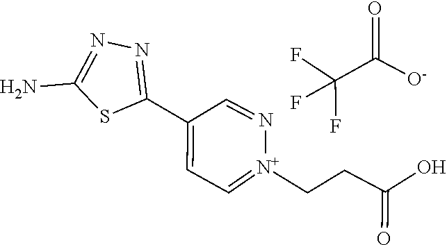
N1=C(C2=CC=[N+](CCC(=O)O)N=C2)SC(N)=N1.FC(F)(F)C(=O)[O-]
